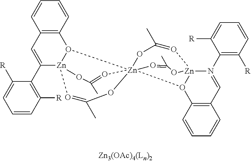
C1=CC([R])=C(C2=CC3=C(O4[Zn]25O=C(C)O[Zn]426(O4[Zn](N(C7=C([R])C=CC=C7[R])=CC7=C4C=CC=C7)(OC(C)=O2)O=C(C)O6)O=C(C)O5)C=CC=C3)C([R])=C1
